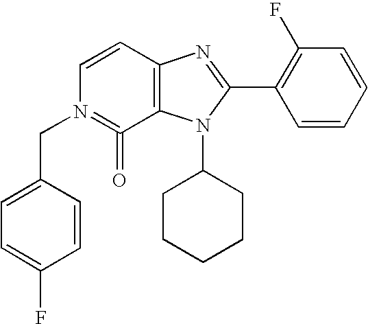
C1=CC2=C(C(=O)=N1CC1=CC=C(F)C=C1)N(C1CCCCC1)C(C1=C(F)C=CC=C1)=N2
